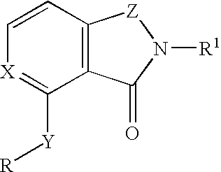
C1=C[X]=C([Y][R])C2=C1[Z]N([R1])C2=O
